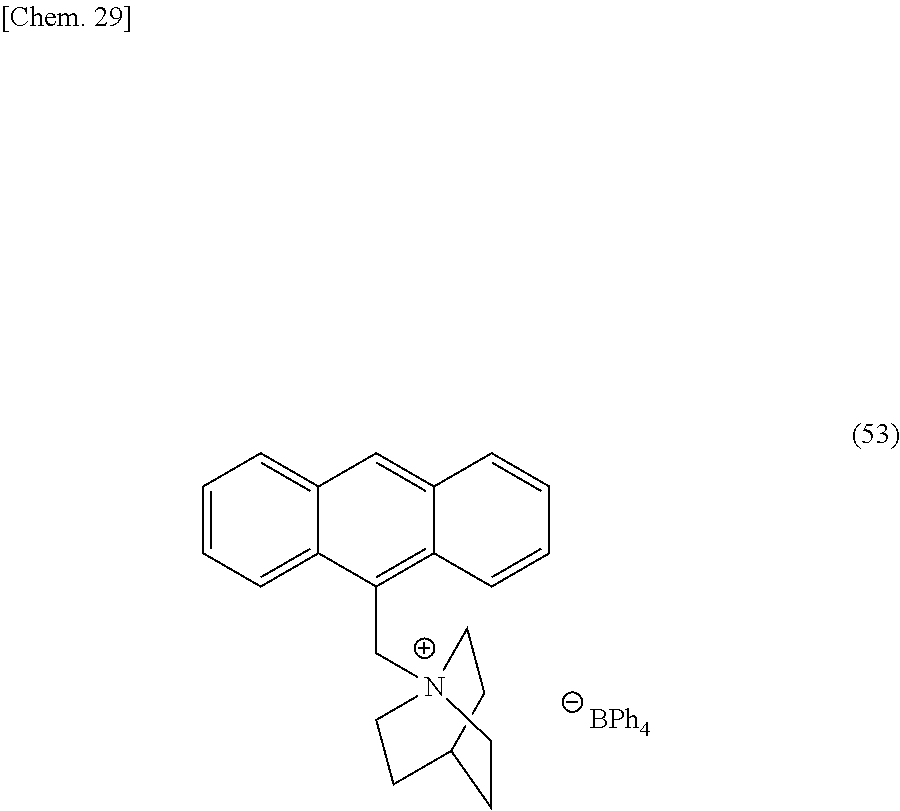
[BPh4].C1=CC=C2C(=C1)C=C1C(=C2C[N+]23CCC(CC2)CC3)C=CC=C1
